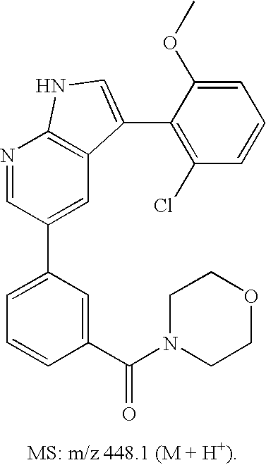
C1=C(C2=CC3=C(N=C2)NC=C3C2=C(Cl)C=CC=C2OC)C=C(C(=O)N2CCOCC2)C=C1
